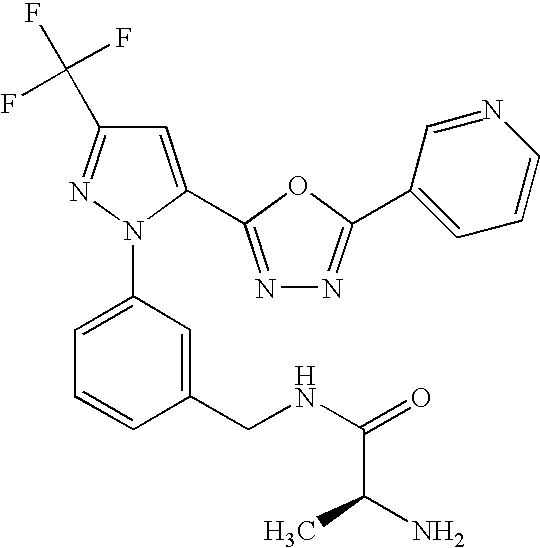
C1=C(C2=NN=C(C3=CC=CN=C3)O2)N(C2=CC=CC(CNC(=O)C(N)C)=C2)N=C1C(F)(F)F
